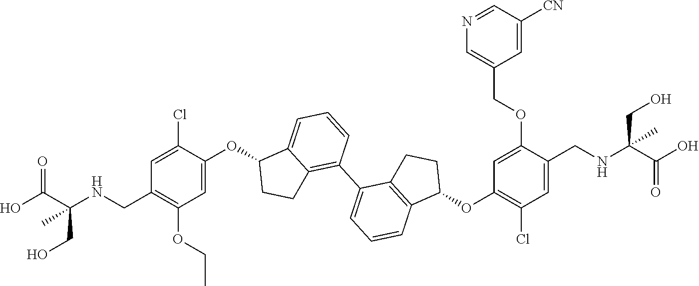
C1=C(OC2C3=CC=CC(C4=CC=CC5=C4CCC5OC4=C(Cl)C=C(CNC(C(O)=O)(C)CO)C(OCC5=CN=CC([CN])=C5)=C4)=C3CC2)C(Cl)=CC(CNC(C(O)=O)(C)CO)=C1OCC
